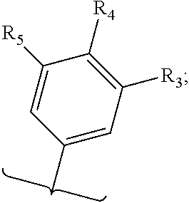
C1(C)=CC([R3])=C([R4])C([R5])=C1
